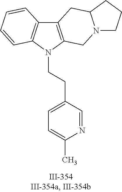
N1(CCC2=CC=C(C)N=C2)C2=C(C3=C1C=CC=C3)CC1N(C2)CCC1
